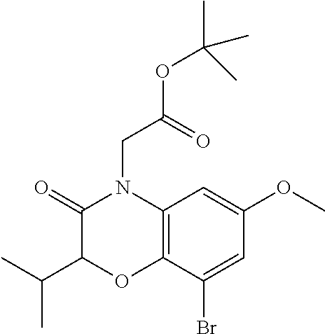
C1(=O)C(C(C)C)OC2=C(N1CC(OC(C)(C)C)=O)C=C(OC)C=C2Br
